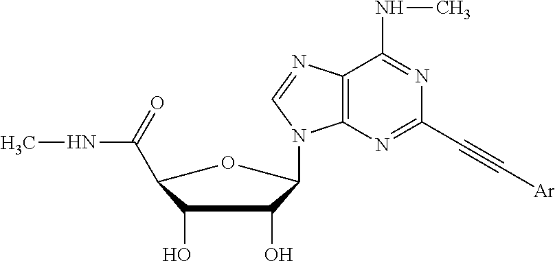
C1(O)C(C(NC)=O)OC(N2C3=C(N=C2)C(NC)=NC(C#C[Ar])=N3)C1O
